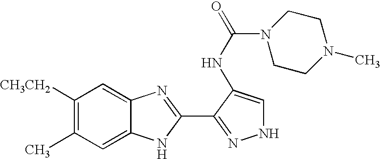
C1([CH3CH2])=C(C)C=C2C(=C1)N=C(C1=NNC=C1NC(N1CCN(C)CC1)=O)N2
